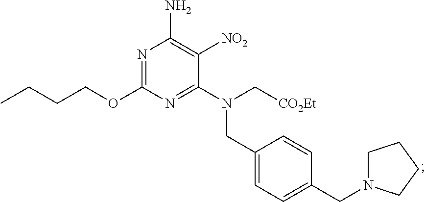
N1=C(OCCCC)N=C(N(CC2=CC=C(CN3CCCC3)C=C2)C[CO2Et])C([NO2])=C1N
